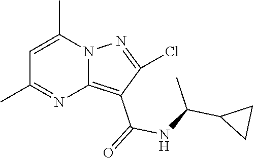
C12=C(C(=O)NC(C3CC3)C)C(Cl)=NN1C(C)=CC(C)=N2
